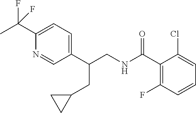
C1(C(CNC(=O)C2=C(F)C=CC=C2Cl)CC2CC2)=CC=C(C(C)(F)F)N=C1
